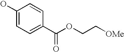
OC1=CC=C(C(OCC[OMe])=O)C=C1
